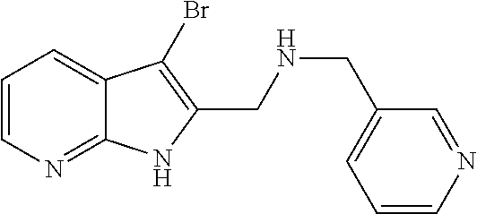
C12=NC=CC=C1C(Br)=C(CNCC1=CC=CN=C1)N2
